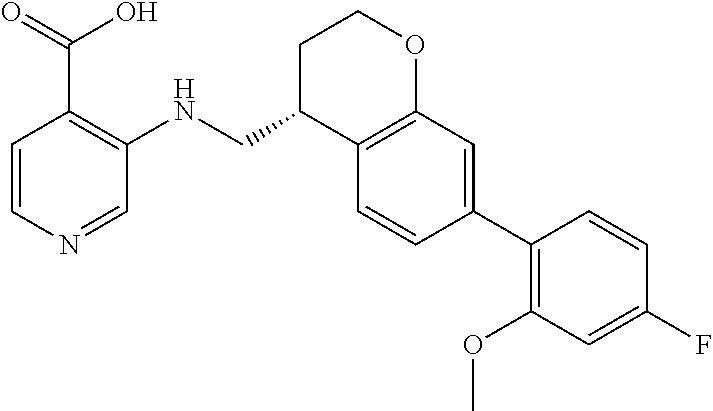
C1=CN=CC(NCC2C3=C(OCC2)C=C(C2=C(OC)C=C(F)C=C2)C=C3)=C1C(=O)O
